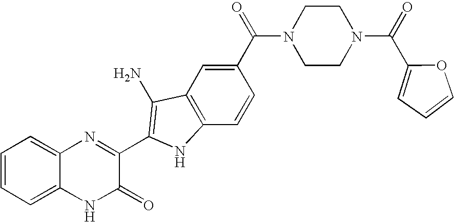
C1=C2C(=CC=C1)N=C(C1=C(N)C3=C(C=CC(C(=O)N4CCN(C(C5=CC=CO5)=O)CC4)=C3)N1)C(=O)N2
